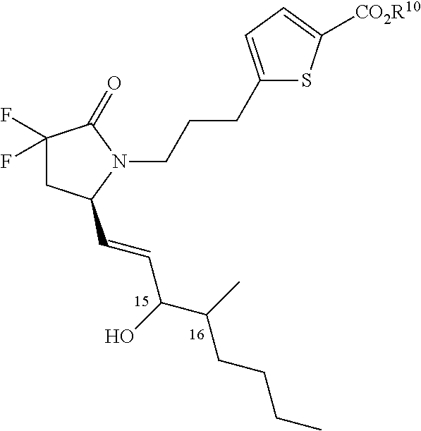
C1(F)(F)CC(C=CC(C(C)CCCC)O)N(CCCC2=CC=C([CO2R10])S2)C1=O
